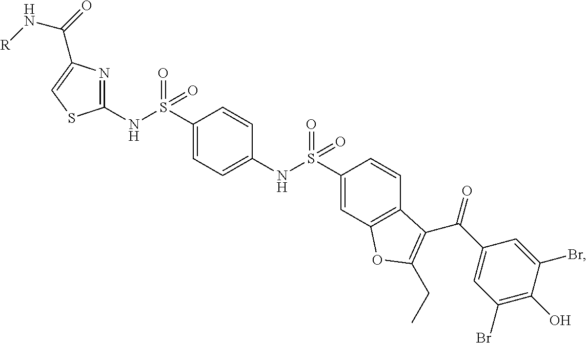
C1(NS(=O)(C2=CC=C(NS(=O)(C3=CC4=C(C=C3)C(C(=O)C3=CC(Br)=C(O)C(Br)=C3)=C(CC)O4)=O)C=C2)=O)=NC(C(N[R])=O)=CS1
